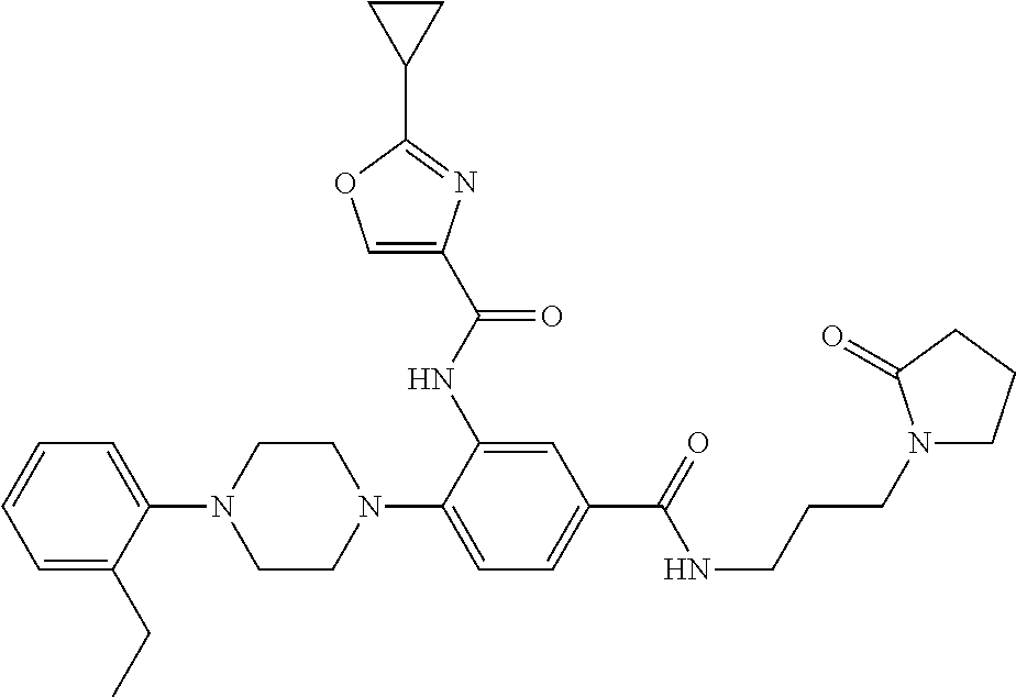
C1(N2CCN(C3=CC=C(C(NCCCN4CCCC4=O)=O)C=C3NC(=O)C3=COC(C4CC4)=N3)CC2)=CC=CC=C1CC
